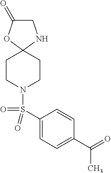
C1C(=O)OC2(N1)CCN(S(C1=CC=C(C(C)=O)C=C1)(=O)=O)CC2
